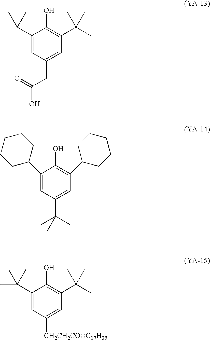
C1(C(C)(C)C)=CC(CC(=O)O)=CC(C(C)(C)C)=C1O.C1=C(C2CCCCC2)C(O)=C(C2CCCCC2)C=C1C(C)(C)C.C1(C(C)(C)C)=CC([CH2CH2COOC17H35])=CC(C(C)(C)C)=C1O
